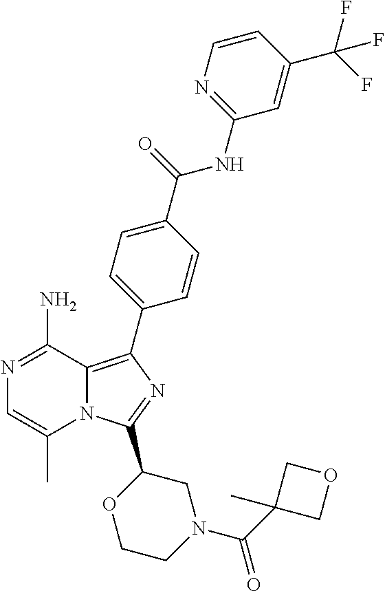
N1=C(N)C2=C(C3=CC=C(C(=O)NC4=NC=CC(C(F)(F)F)=C4)C=C3)N=C(C3OCCN(C(C4(C)COC4)=O)C3)N2C(C)=C1
